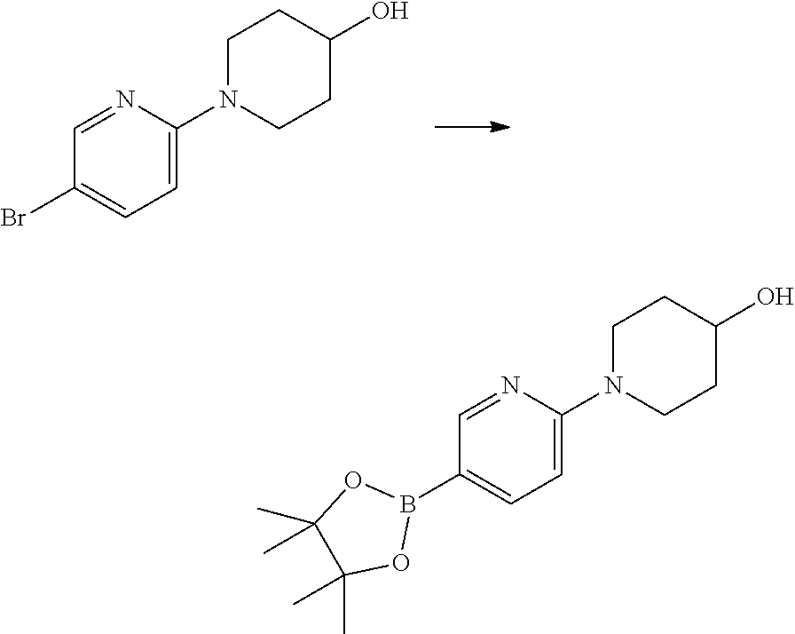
C1N(C2=CC=C(Br)C=N2)CCC(O)C1.C1N(C2=CC=C(B3OC(C)(C)C(C)(C)O3)C=N2)CCC(O)C1
